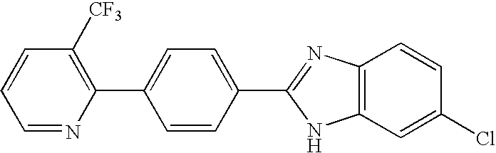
C1=NC(C2=CC=C(C3=NC4=C(N3)C=C(Cl)C=C4)C=C2)=C([CF3])C=C1
